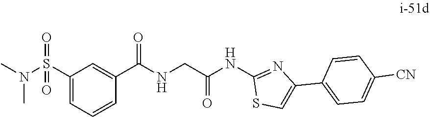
CN(S(=O)(=O)C1=CC=CC(C(=O)NCC(=O)NC2=NC(C3=CC=C([CN])C=C3)=CS2)=C1)C
